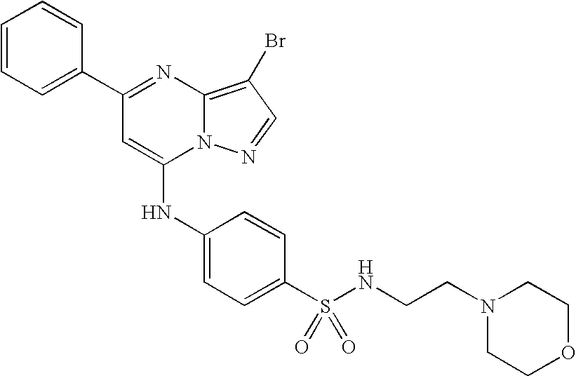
C1=C(C2=NC3=C(Br)C=NN3C(NC3=CC=C(S(NCCN4CCOCC4)(=O)=O)C=C3)=C2)C=CC=C1
